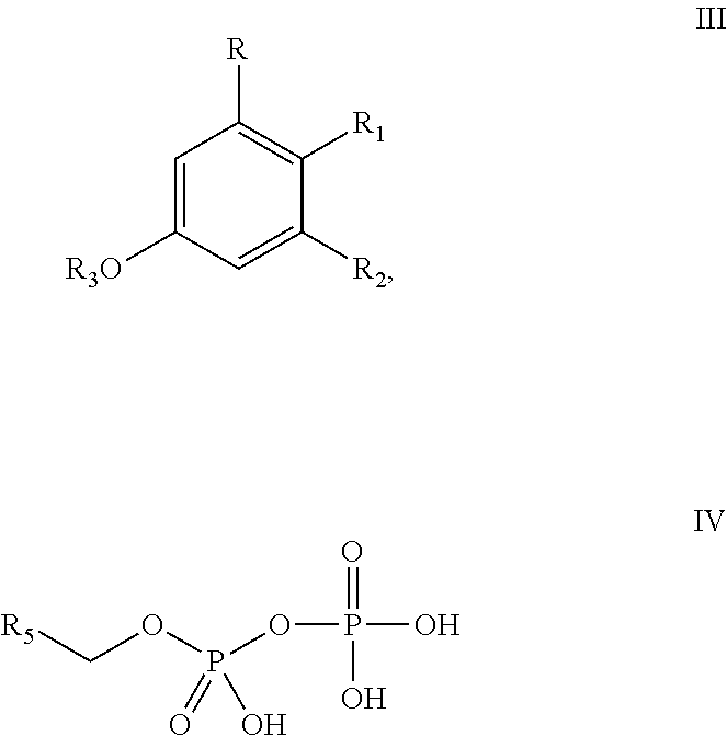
C1=C([R3O])C=C([R2])C([R1])=C1[R].[R5]COP(OP(O)(=O)O)(=O)O
